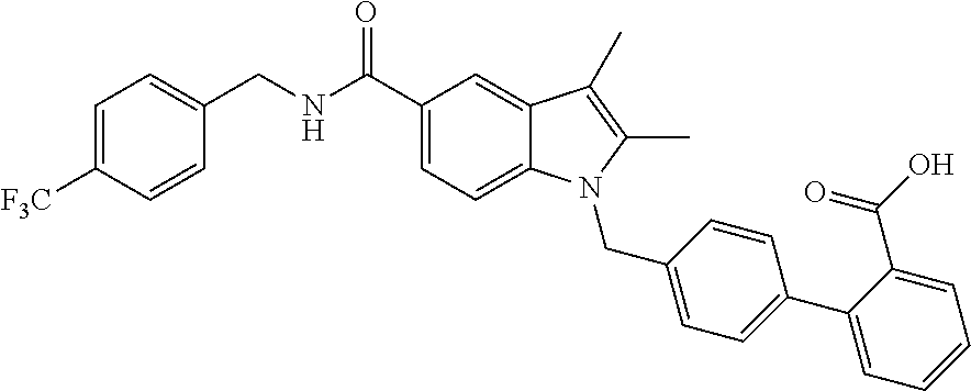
C1=CC(CNC(C2=CC=C3C(=C2)C(C)=C(C)N3CC2=CC=C(C3=CC=CC=C3C(O)=O)C=C2)=O)=CC=C1[F3C]
